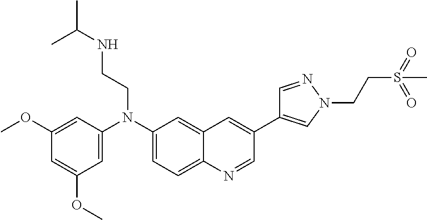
C1(OC)=CC(N(C2=CC=C3C(=C2)C=C(C2=CN(CCS(=O)(=O)C)N=C2)C=N3)CCNC(C)C)=CC(OC)=C1
